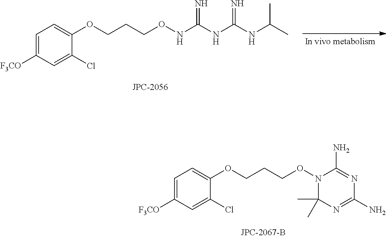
C1=C([F3CO])C=C(Cl)C(OCCCONC(NC(NC(C)C)=N)=N)=C1.C1=C([F3CO])C=C(Cl)C(OCCCON2C(C)(C)N=C(N)N=C2N)=C1
